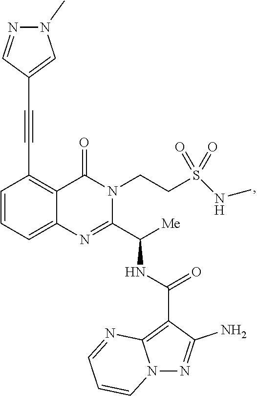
C1=CC=C2C(=C1C#CC1=CN(C)N=C1)C(=O)N(CCS(NC)(=O)=O)C(C([Me])NC(C1=C3N(N=C1N)C=CC=N3)=O)=N2
